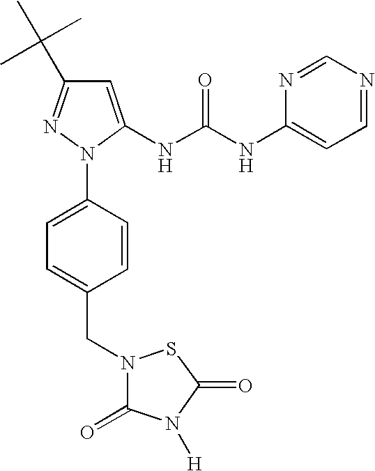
C1=C(NC(NC2=CC=NC=N2)=O)N(C2=CC=C(CN3C(=O)N([H])C(=O)S3)C=C2)N=C1C(C)(C)C
